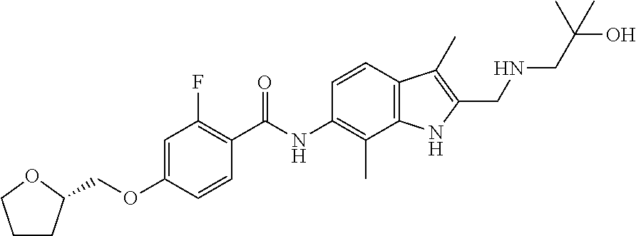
C1CC(COC2=CC(F)=C(C(NC3=C(C)C4=C(C=C3)C(C)=C(CNCC(O)(C)C)N4)=O)C=C2)OC1
